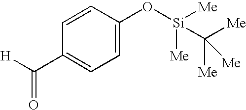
C1(C([H])=O)=CC=C(O[Si]([Me])([Me])C([Me])([Me])[Me])C=C1
